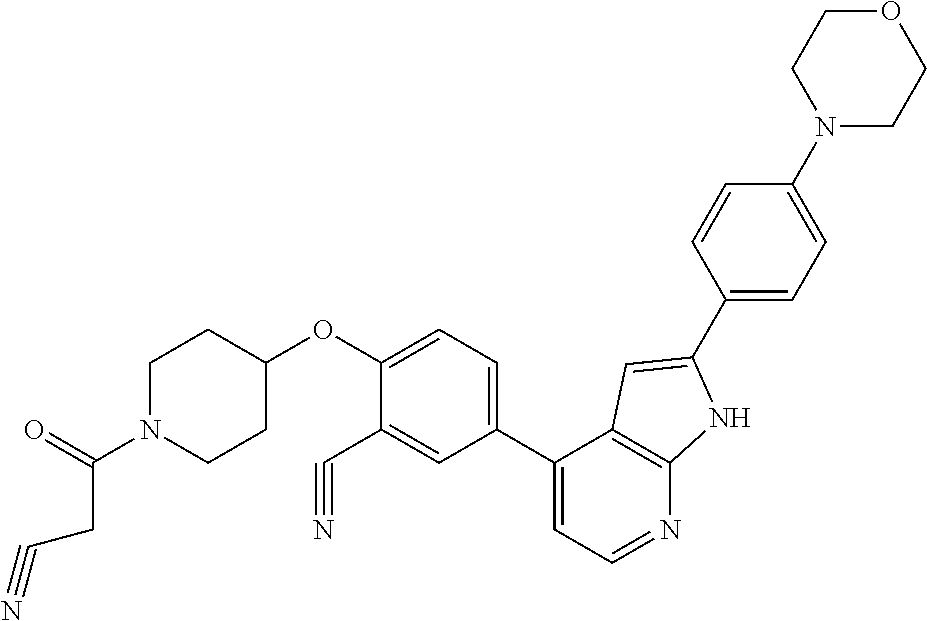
C1(C2=CC=NC3=C2C=C(C2=CC=C(N4CCOCC4)C=C2)N3)=CC=C(OC2CCN(C(=O)CC#N)CC2)C(C#N)=C1
